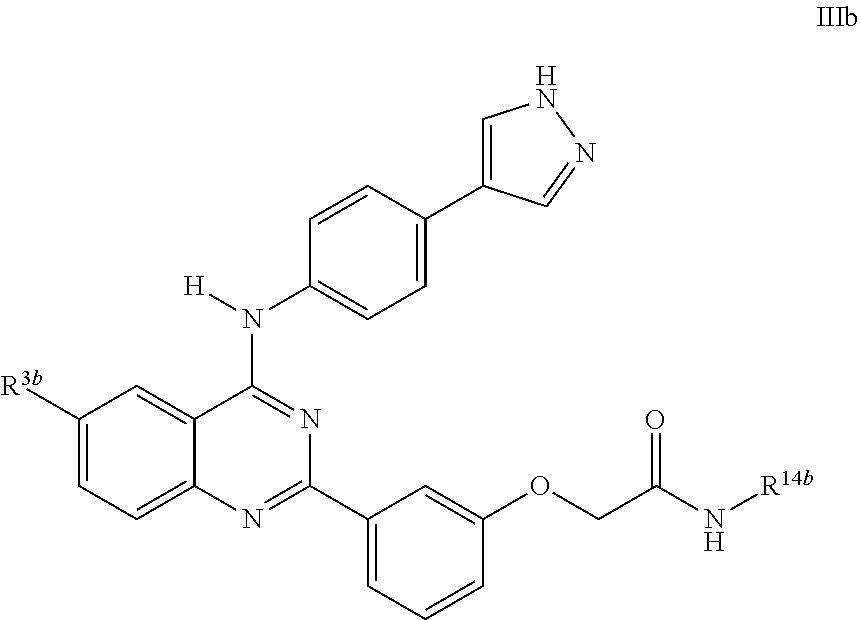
C1(N([H])C2=NC(C3=CC=CC(OCC(=O)N[R14b])=C3)=NC3=CC=C([R3b])C=C23)=CC=C(C2=CNN=C2)C=C1
